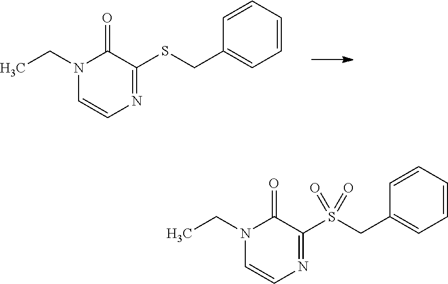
N1(CC)C=CN=C(S(CC2=CC=CC=C2)(=O)=O)C1=O.N1(CC)C=CN=C(SCC2=CC=CC=C2)C1=O
